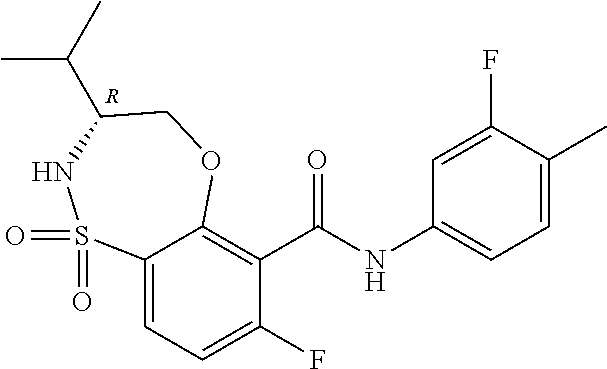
C1=C(C)C(F)=CC(NC(=O)C2=C3C(=CC=C2F)S(=O)(=O)NC(C(C)C)CO3)=C1.[R]
